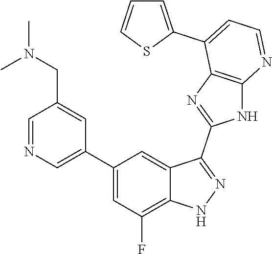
C1=NC=C(C2=CC(F)=C3C(=C2)C(C2=NC4=C(N2)N=CC=C4C2=CC=CS2)=NN3)C=C1CN(C)C
